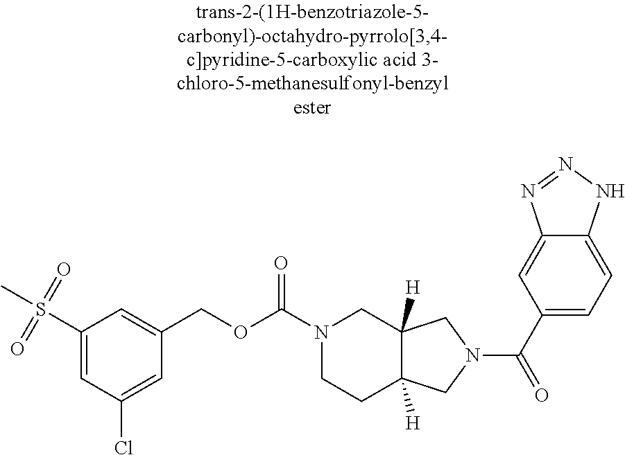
C1(S(C)(=O)=O)=CC(Cl)=CC(COC(N2CCC3([H])C([H])(C2)CN(C(C2=CC=C4C(=C2)N=NN4)=O)C3)=O)=C1
